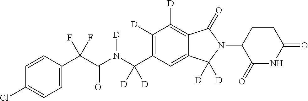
C1=CC(C(C(N(C(C2=C([D])C([D])=C3C(=C2)C([D])([D])N(C2C(=O)NC(=O)CC2)C3=O)([D])[D])[D])=O)(F)F)=CC=C1Cl
